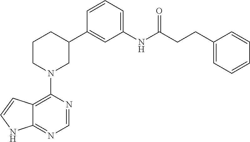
C12=C(N3CC(C4=CC(NC(CCC5=CC=CC=C5)=O)=CC=C4)CCC3)N=CN=C1NC=C2
